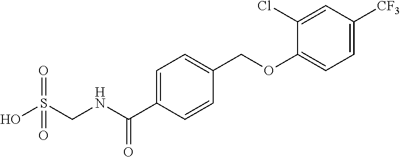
C1(Cl)=CC([CF3])=CC=C1OCC1=CC=C(C(NCS(O)(=O)=O)=O)C=C1
